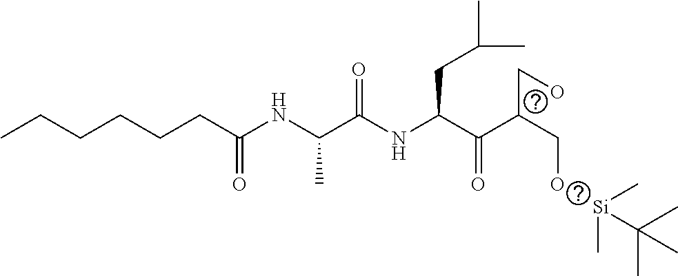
CCCCCCC(NC(C(NC(C(=O)C(CO)CO)CC(C)C)=O)C)=O.[Si](C(C)(C)C)(C)C
